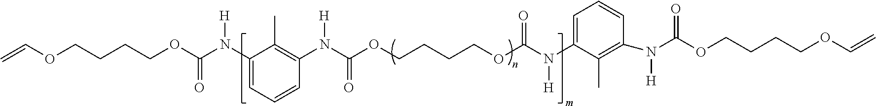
C1(N(C(OCCCCOC=C)=O)[H])=CC=CC(N(C(OCCCCOC(N(C2=CC=CC(N(C(OCCCCOC=C)=O)[H])=C2C)[H])=O)=O)[H])=C1C
